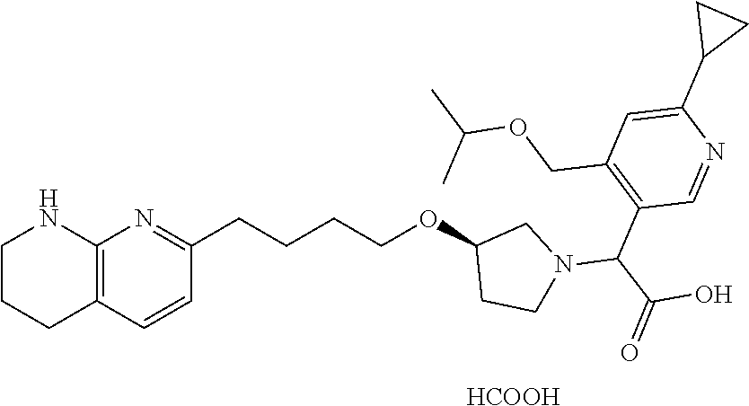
C12=C(C=CC(CCCCOC3CCN(C(C(=O)O)C4=C(COC(C)C)C=C(C5CC5)N=C4)C3)=N1)CCCN2.[HCOOH]
